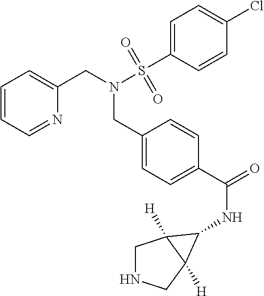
C1=CC=NC(CN(S(C2=CC=C(Cl)C=C2)(=O)=O)CC2=CC=C(C(=O)NC3C4([H])CNCC43[H])C=C2)=C1
